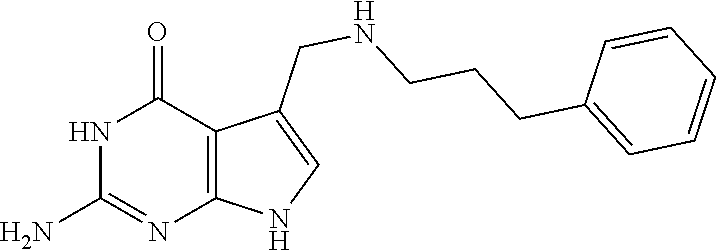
NC1=NC2=C(C(=O)N1)C(CNCCCC1=CC=CC=C1)=CN2
